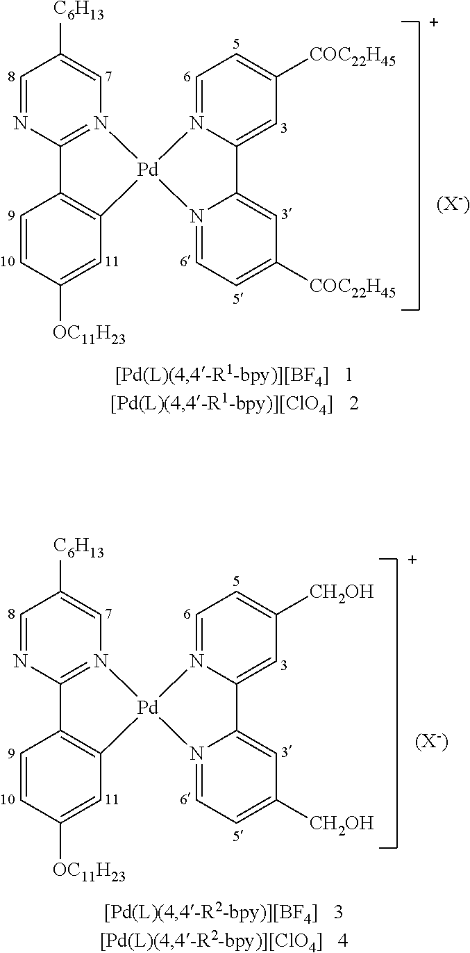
C1=NC2=N(C=C1[C6H13])[Pd]1(C3=C2C=CC([OC11H23])=C3)N2=CC=C([COC22H45])C=C2C2=CC([COC22H45])=CC=N21.[(X-)].C1=NC2=N(C=C1[C6H13])[Pd]1(C3=C2C=CC([OC11H23])=C3)N2=CC=C([CH2OH])C=C2C2=CC([CH2OH])=CC=N21.[(X-)]
